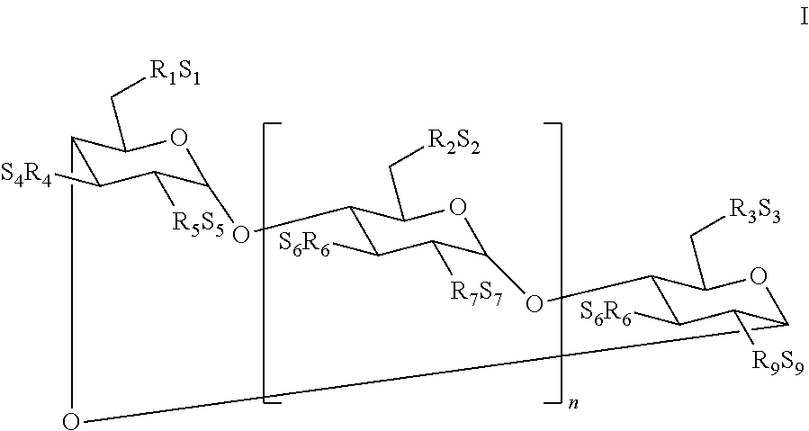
O1C2C([R9S9])C([S6R6])C(OC3C([R7S7])C([S6R6])C(OC4C([R5S5])C([S4R4])C1C(C[R1S1])O4)C(C[R2S2])O3)C(C[R3S3])O2
